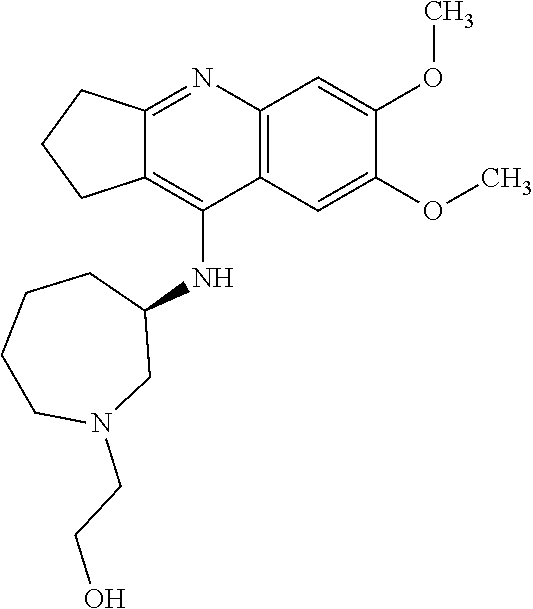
C12=C(C=C(OC)C(OC)=C1)C(NC1CCCCN(CCO)C1)=C1C(=N2)CCC1
